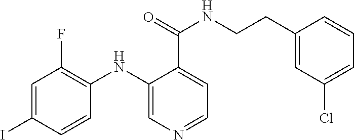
C1=C(I)C=CC(NC2=CN=CC=C2C(NCCC2=CC(Cl)=CC=C2)=O)=C1F
